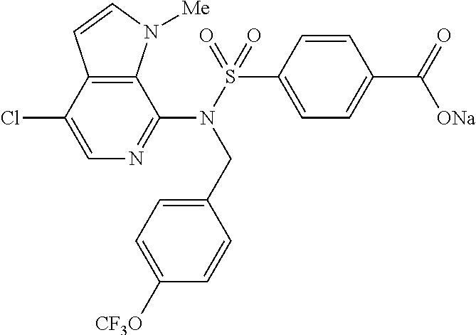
C12=C(C(N(S(=O)(C3=CC=C(C(=O)[ONa])C=C3)=O)CC3=CC=C([CF3O])C=C3)=NC=C1Cl)N([Me])C=C2
